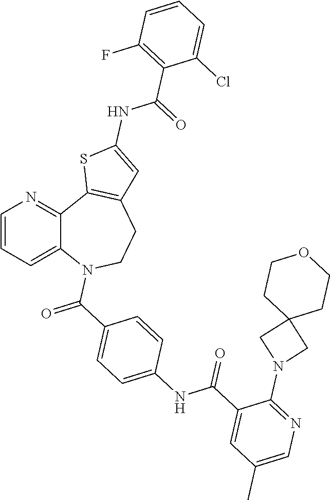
C12=CC=CN=C1C1=C(CCN2C(C2=CC=C(NC(C3=CC(C)=CN=C3N3CC4(C3)CCOCC4)=O)C=C2)=O)C=C(NC(C2=C(F)C=CC=C2Cl)=O)S1
